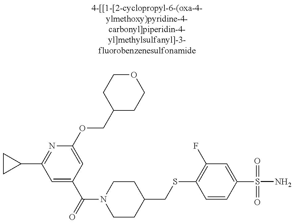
C1CC1C1=NC(OCC2CCOCC2)=CC(C(N2CCC(CSC3=C(F)C=C(S(=O)(=O)N)C=C3)CC2)=O)=C1
